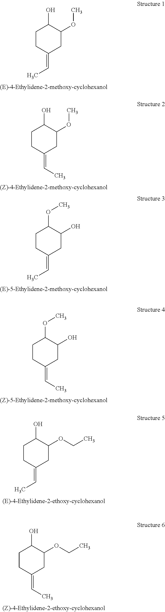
C1CC(=CC)CC(OC)C1O.C1CC(=CC)CC(O)C1OC.C1CC(=CC)CC(OC)C1O.C1CC(=CC)CC(O)C1OC.C1CC(=CC)CC(OCC)C1O.C1CC(=CC)CC(OCC)C1O
